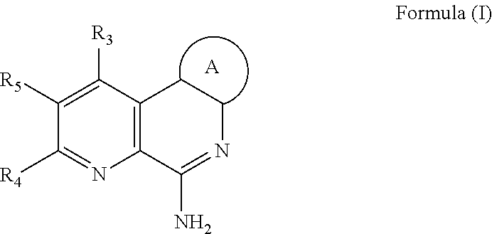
C1([R5])=C([R3])C2=C(N=C1[R4])C(N)=NCC2.[A]
